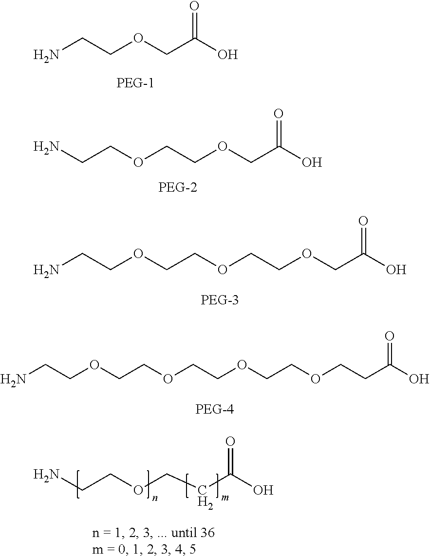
NCCOCC(O)=O.NCCOCCOCC(O)=O.NCCOCCOCCOCC(O)=O.NCCOCCOCCOCCOCCC(O)=O.NCCOCCC(O)=O
